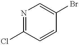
N1=C(Cl)C=CC(Br)=C1
